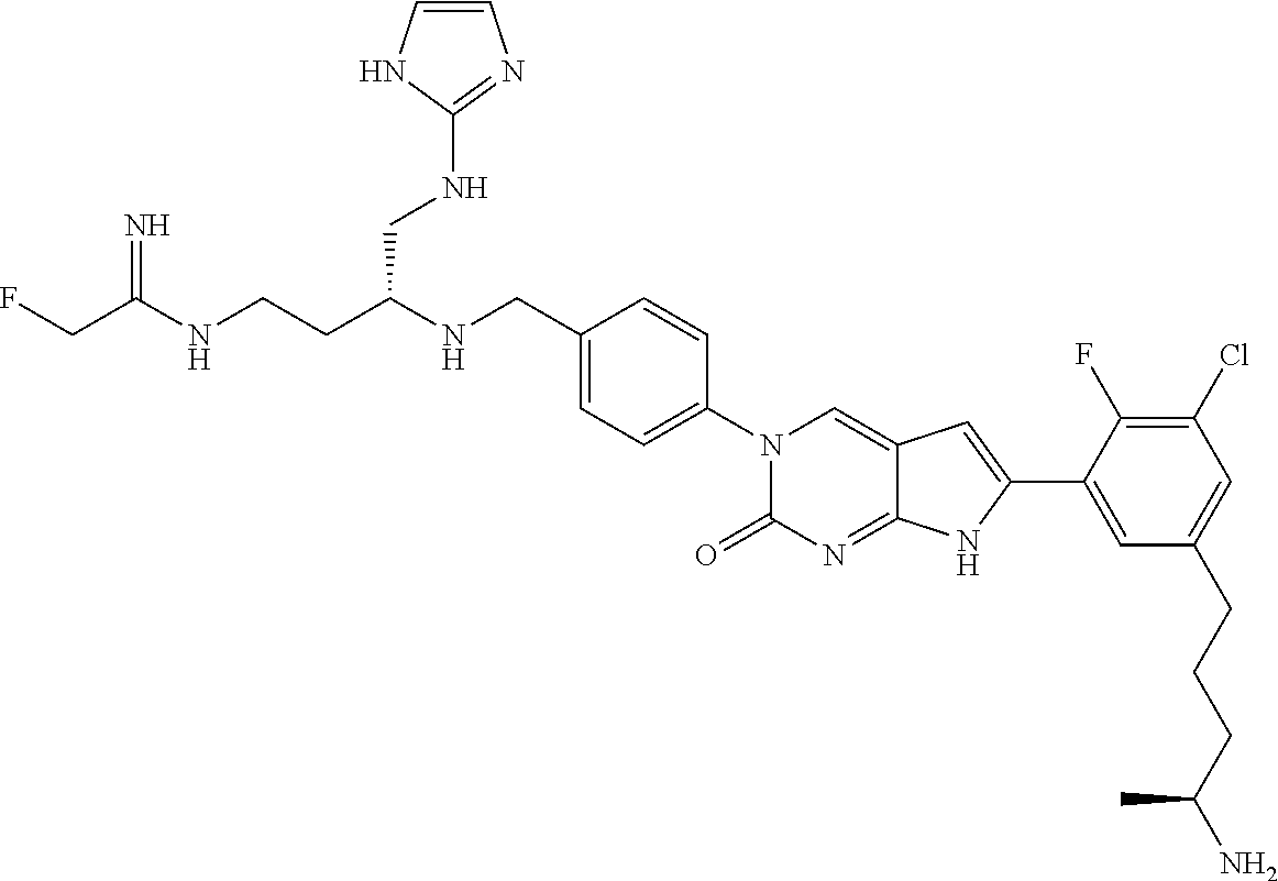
C(C(NCCC(NCC1=CC=C(N2C(=O)N=C3C(=C2)C=C(C2=CC(CCCC(N)C)=CC(Cl)=C2F)N3)C=C1)CNC1=NC=CN1)=N)F
